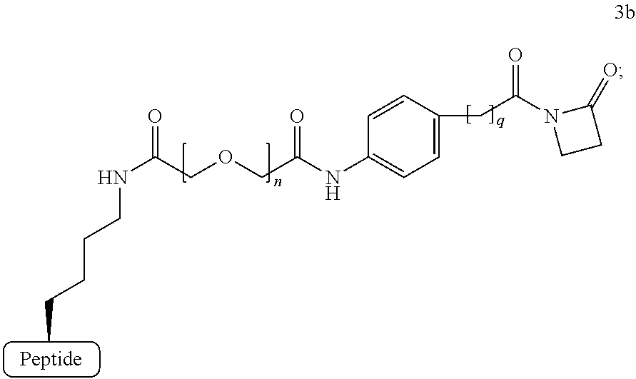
N(C(COCC(NC1=CC=C(CC(N2CCC2=O)=O)C=C1)=O)=O)CCCCC
